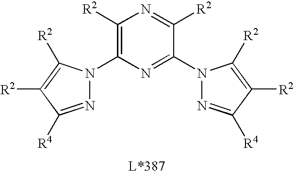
C1(N2N=C([R4])C([R2])=C2[R2])=C([R2])N=C([R2])C(N2N=C([R4])C([R2])=C2[R2])=N1
